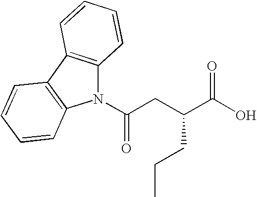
C(CC(C(O)=O)CCC)(=O)N1C2=C(C3=C1C=CC=C3)C=CC=C2
